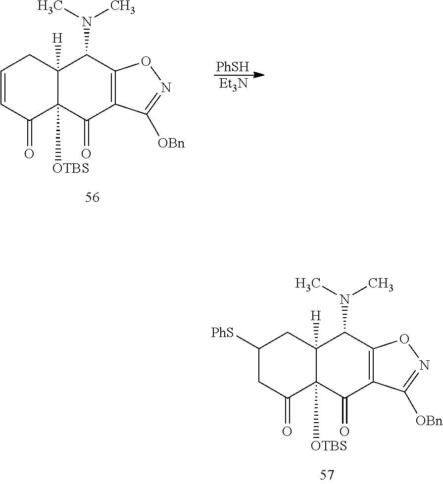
[PhSH].[Et3N].C1=CC(=O)C2([OTBS])C([H])(C1)C(N(C)C)C1=C(C2=O)C([OBn])=NO1.C1([PhS])CC(=O)C2([OTBS])C([H])(C1)C(N(C)C)C1=C(C2=O)C([OBn])=NO1
